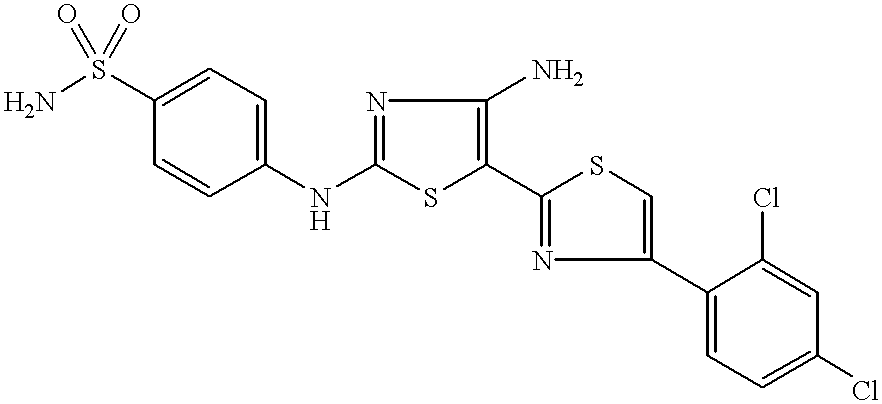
NS(C1=CC=C(NC2=NC(N)=C(C3=NC(C4=CC=C(Cl)C=C4Cl)=CS3)S2)C=C1)(=O)=O
